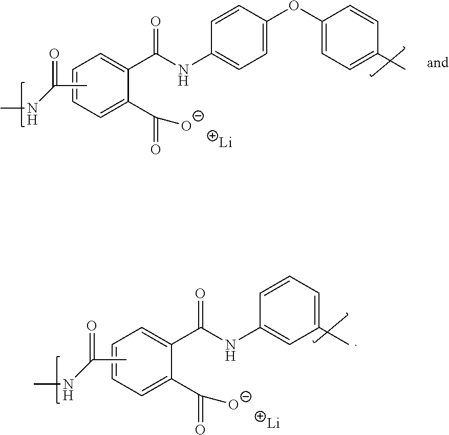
CNC(C)=O.C1=CC=C(C(=O)[O-])C(C(NC2=CC=C(OC3=CC=C(C)C=C3)C=C2)=O)=C1.[Li].CNC(C)=O.[Li].C1=CC=C(C(=O)[O-])C(C(NC2=CC(C)=CC=C2)=O)=C1
